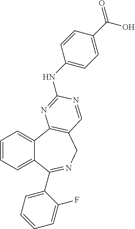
C1=CC=C2C(=C1)C1=C(CN=C2C2=CC=CC=C2F)C=NC(NC2=CC=C(C(=O)O)C=C2)=N1
